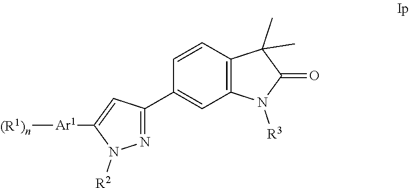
[(R1)n][Ar1]C1=CC(C2=CC3=C(C=C2)C(C)(C)C(=O)N3[R3])=NN1[R2]
